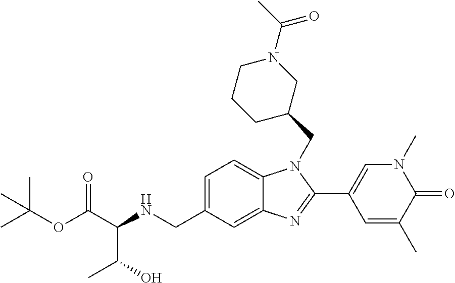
C1=C(CNC(C(OC(C)(C)C)=O)C(O)C)C=C2C(=C1)N(CC1CN(C(C)=O)CCC1)C(C1=CN(C)C(=O)C(C)=C1)=N2
